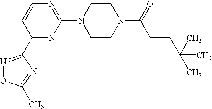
C1(N2CCN(C(=O)CCC(C)(C)C)CC2)=NC=CC(C2=NOC(C)=N2)=N1
